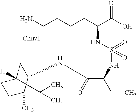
N(C1CC2([H])C(C)(C)C1(C)CC2)C(C(CC)NS(=O)(NC(C(=O)O)CCCCN)=O)=O
